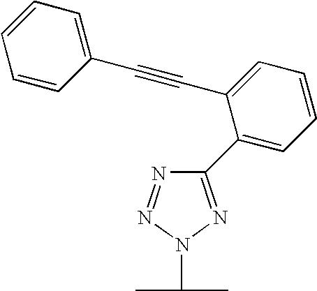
C1(C2=CC=CC=C2C#CC2=CC=CC=C2)=NN(C(C)C)N=N1
